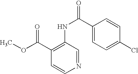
C1(C(OC)=O)=C(NC(=O)C2=CC=C(Cl)C=C2)C=NC=C1
